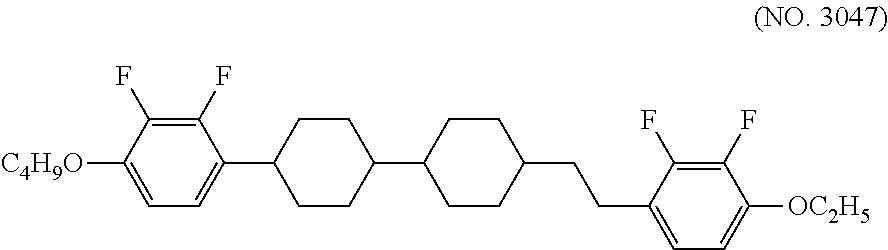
C1(F)=C(F)C([C4H9O])=CC=C1C1CCC(C2CCC(CCC3=CC=C([OC2H5])C(F)=C3F)CC2)CC1
